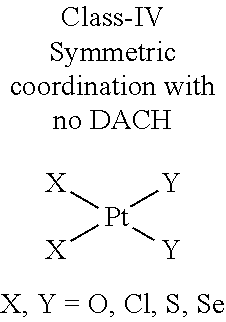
[X][Pt]([X])([Y])[Y]
